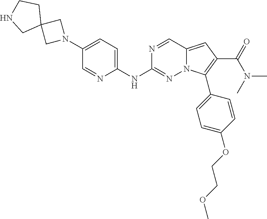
N1(C2=CC=C(NC3=NN4C(=CC(C(=O)N(C)C)=C4C4=CC=C(OCCOC)C=C4)C=N3)N=C2)CC2(C1)CCNC2
